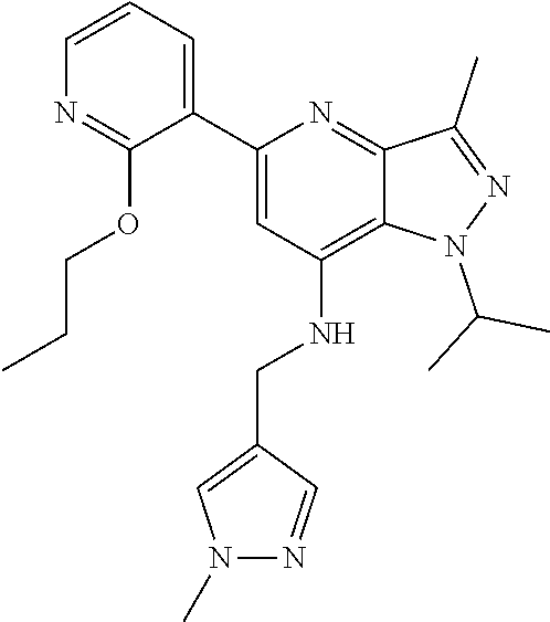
C12=C(NCC3=CN(C)N=C3)C=C(C3=CC=CN=C3OCCC)N=C1C(C)=NN2C(C)C
